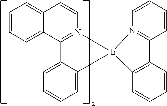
C12=CC=CC=C1C1=N(C=C2)[Ir]2(C3=CC=CC=C13)C1=C(C=CC=C1)C1=N2C=CC=C1
